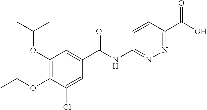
C1(OC(C)C)=C(OCC)C(Cl)=CC(C(NC2=NN=C(C(O)=O)C=C2)=O)=C1
